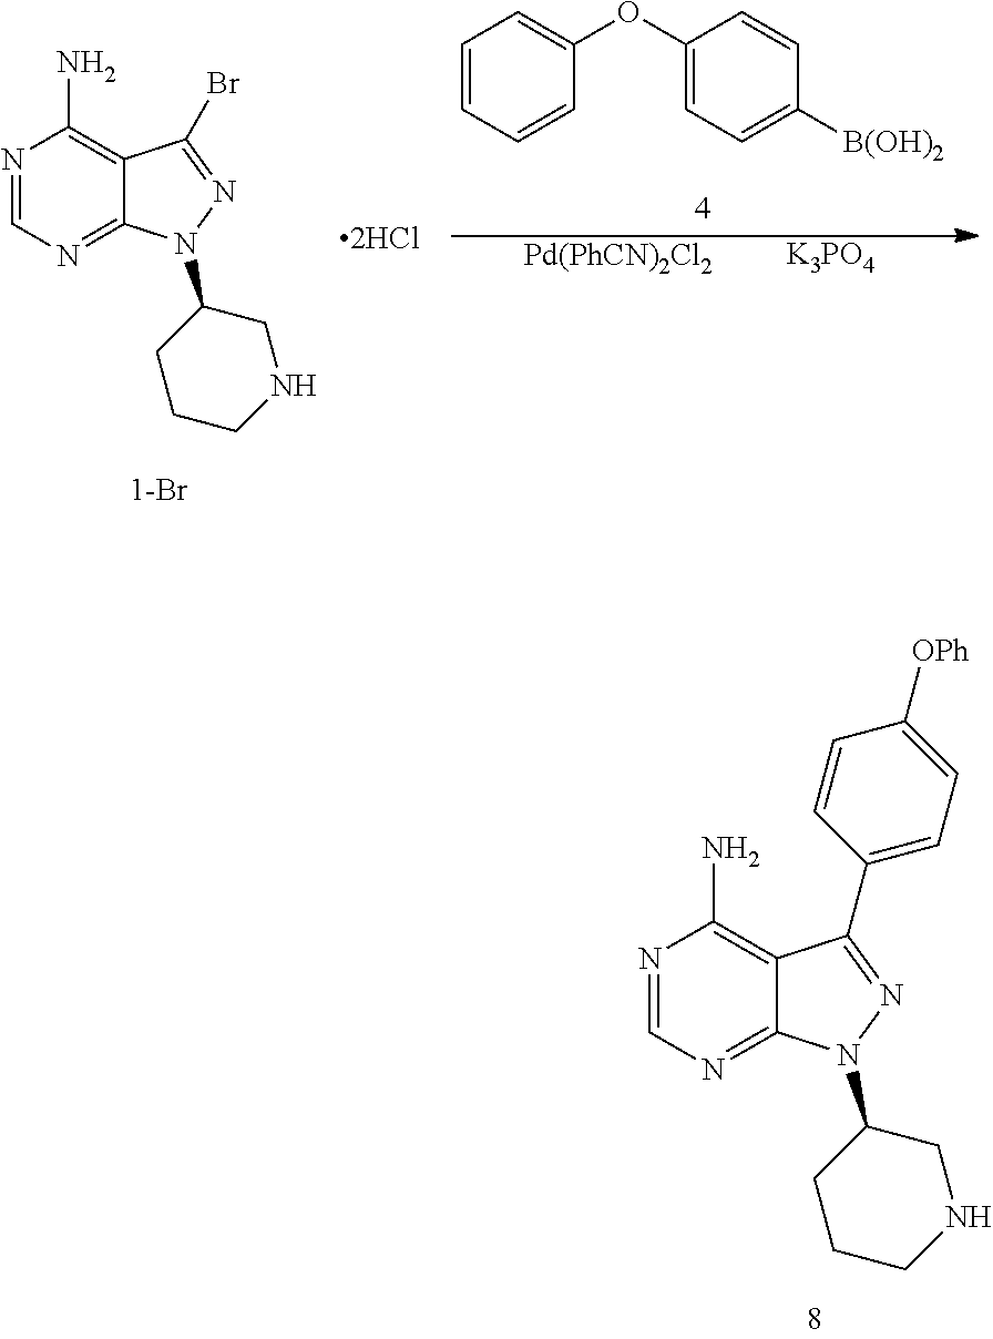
N1=CN=C2C(=C1N)C(C1=CC=C([OPh])C=C1)=NN2C1CCCNC1.N1=CN=C2C(=C1N)C(Br)=NN2C1CCCNC1.C1=CC=CC(OC2=CC=C([B(OH)2])C=C2)=C1.[Pd(PhCN)2Cl2].[K3PO4]
